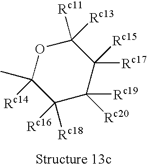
O1C(C)([Rc14])C([Rc16])([Rc18])C([Rc20])([Rc19])C([Rc17])([Rc15])C1([Rc11])[Rc13]
